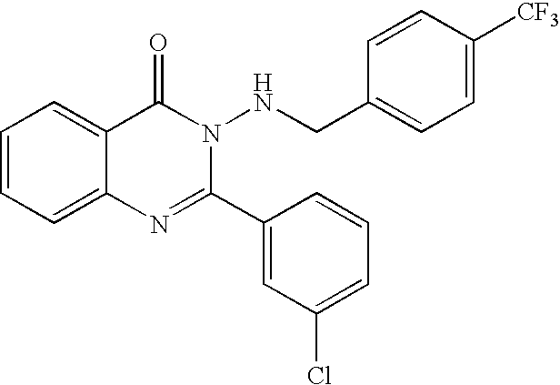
C1=CC=C2C(=C1)C(=O)N(NCC1=CC=C([CF3])C=C1)C(C1=CC(Cl)=CC=C1)=N2
